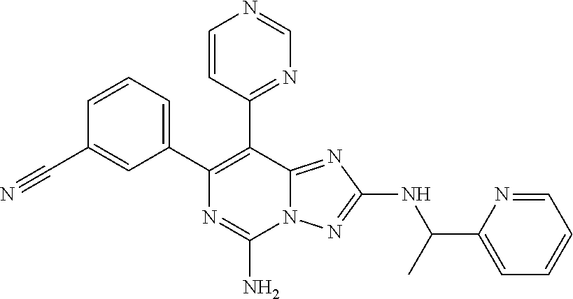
C1=CC=C(C2=C(C3=NC=NC=C3)C3=NC(NC(C4=CC=CC=N4)C)=NN3C(N)=N2)C=C1C#N
